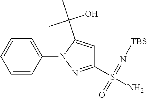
N(=S(=O)(N)C1=NN(C2=CC=CC=C2)C(C(C)(C)O)=C1)[TBS]
